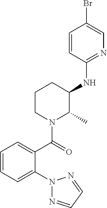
C1=CC=C(N2N=CC=N2)C(C(=O)N2C(C)C(NC3=NC=C(Br)C=C3)CCC2)=C1
